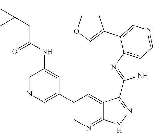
C1=NC=C(C2=CN=C3C(=C2)C(C2=NC4=C(N2)C=NC=C4C2=COC=C2)=NN3)C=C1NC(=O)CC(C)(C)C
